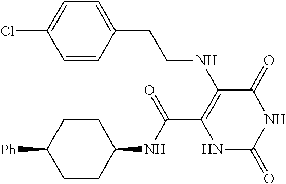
C(C1=C(NCCC2=CC=C(Cl)C=C2)C(=O)NC(=O)N1)(=O)NC1CCC([Ph])CC1
